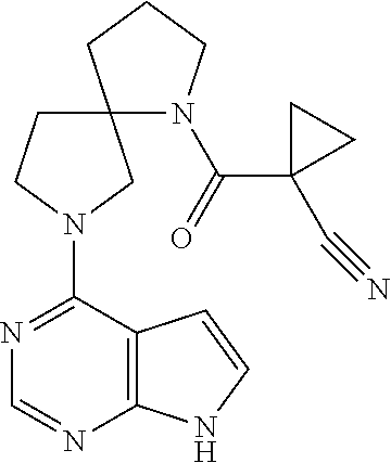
N1=C(N2CC3(N(C(C4(C#N)CC4)=O)CCC3)CC2)C2=C(N=C1)NC=C2
